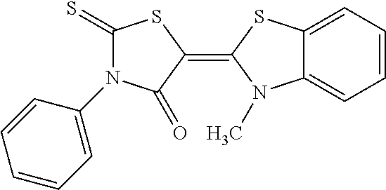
C12=CC=CC=C1N(C)C(=C1SC(=S)N(C3=CC=CC=C3)C1=O)S2
